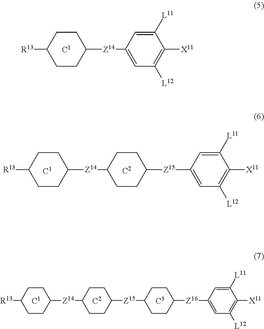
C1CC([R13])CCC1[Z14]C1=CC([L12])=C([X11])C([L11])=C1.C1CC([R13])CCC1[Z14]C1CCC([Z15]C2=CC([L12])=C([X11])C([L11])=C2)CC1.C1CC([R13])CCC1[Z14]C1CCC([Z15]C2CCC([Z16]C3=CC([L12])=C([X11])C([L11])=C3)CC2)CC1
